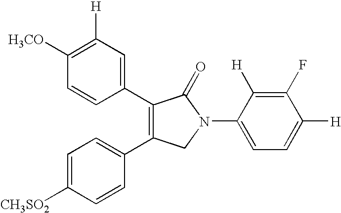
[CH3SO2]C1=CC=C(C2=C(C3=CC([H])=C([H3CO])C=C3)C(=O)N(C3=CC=C([H])C(F)=C3[H])C2)C=C1
